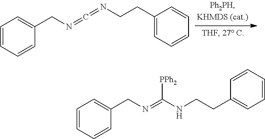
C1=CC=CC(CN=C=NCCC2=CC=CC=C2)=C1.C1=CC=CC(CN=C(NCCC2=CC=CC=C2)[PPh2])=C1
